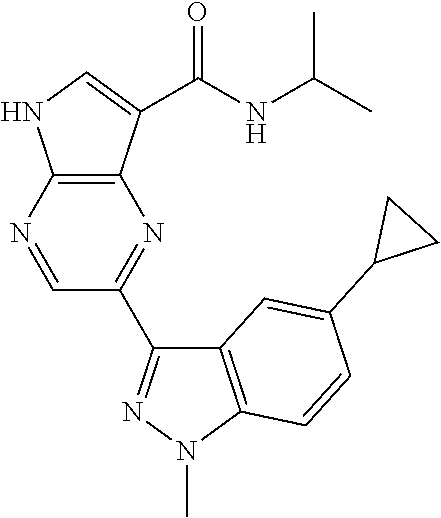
N1=CC(C2=NN(C)C3=C2C=C(C2CC2)C=C3)=NC2=C1NC=C2C(NC(C)C)=O
